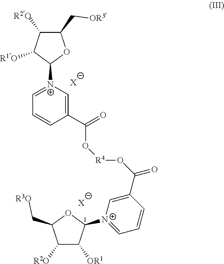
C1(C[OR3])C([R2O])C([R1O])C([N+]2=CC=CC(C(=O)O[R4]OC(=O)C3=C[N+](C4C([OR1])C([R2O])C(C[R3O])O4)=CC=C3)=C2)O1.[X].[X]
